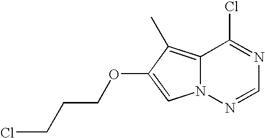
C12=C(C)C(OCCCCl)=CN1N=CN=C2Cl
